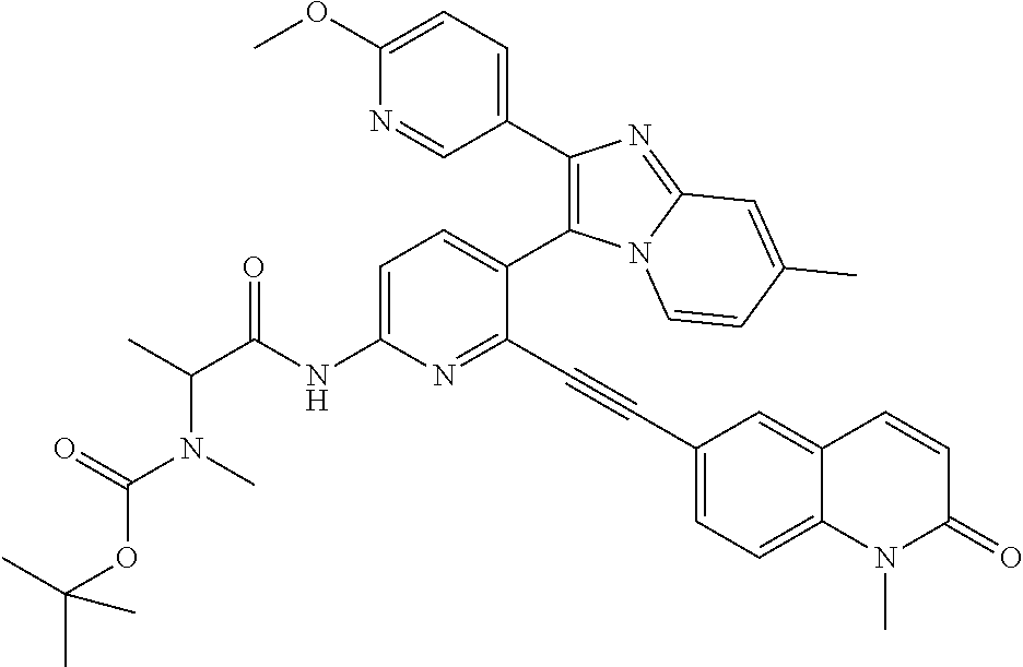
C1=C(NC(C(C)N(C(OC(C)(C)C)=O)C)=O)N=C(C#CC2=CC=C3C(=C2)C=CC(=O)N3C)C(C2=C(C3=CC=C(OC)N=C3)N=C3N2C=CC(C)=C3)=C1
